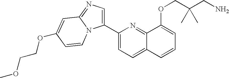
O(C1=CC=CC2=CC=C(C3=CN=C4N3C=CC(OCCOC)=C4)N=C12)CC(CN)(C)C
